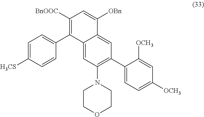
C1=C([H3CS])C=CC(C2=C([BnOOC])C=C([OBn])C3=CC(C4=CC=C([OCH3])C=C4[OCH3])=C(N4CCOCC4)C=C23)=C1
